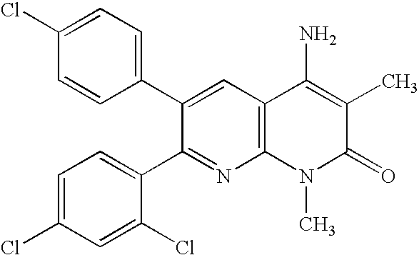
C1=CC(C2=CC3=C(N=C2C2=CC=C(Cl)C=C2Cl)N(C)C(=O)C(C)=C3N)=CC=C1Cl
